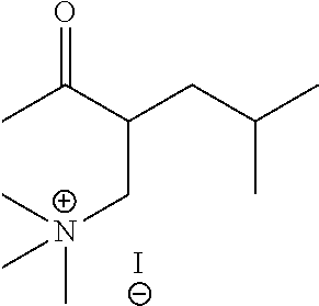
C[N+](C)(CC(CC(C)C)C(C)=O)C.[I-]
